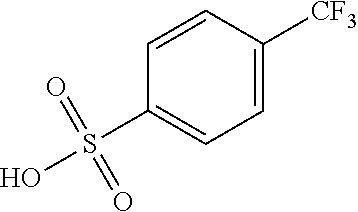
C1(S(=O)(=O)O)=CC=C([CF3])C=C1
